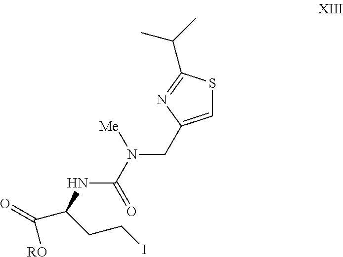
C(NC(N(CC1=CSC(C(C)C)=N1)[Me])=O)(C(=O)[RO])CCI
